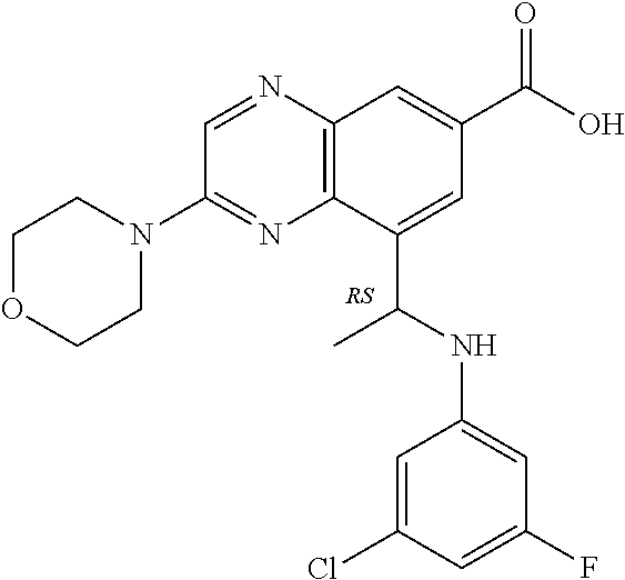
C12=C(C(C(NC3=CC(F)=CC(Cl)=C3)C)=CC(C(O)=O)=C1)N=C(N1CCOCC1)C=N2
